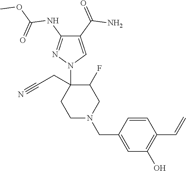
C1N(CC2=CC(O)=C(C=C)C=C2)CC(F)C(CC#N)(N2C=C(C(=O)N)C(NC(OC)=O)=N2)C1
